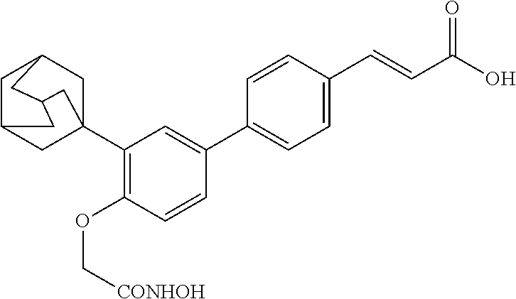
C12(C3=C(OC[CONHOH])C=CC(C4=CC=C(C=CC(O)=O)C=C4)=C3)CC3CC(C1)CC(C2)C3
